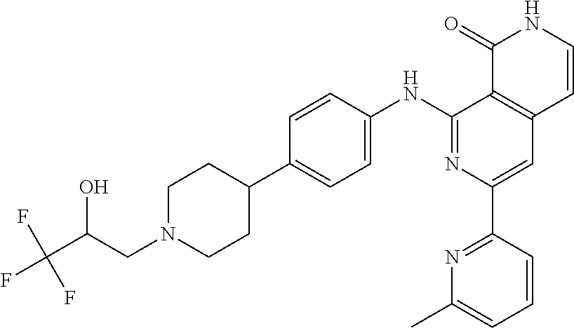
C12=C(C=CNC1=O)C=C(C1=NC(C)=CC=C1)N=C2NC1=CC=C(C2CCN(CC(C(F)(F)F)O)CC2)C=C1
